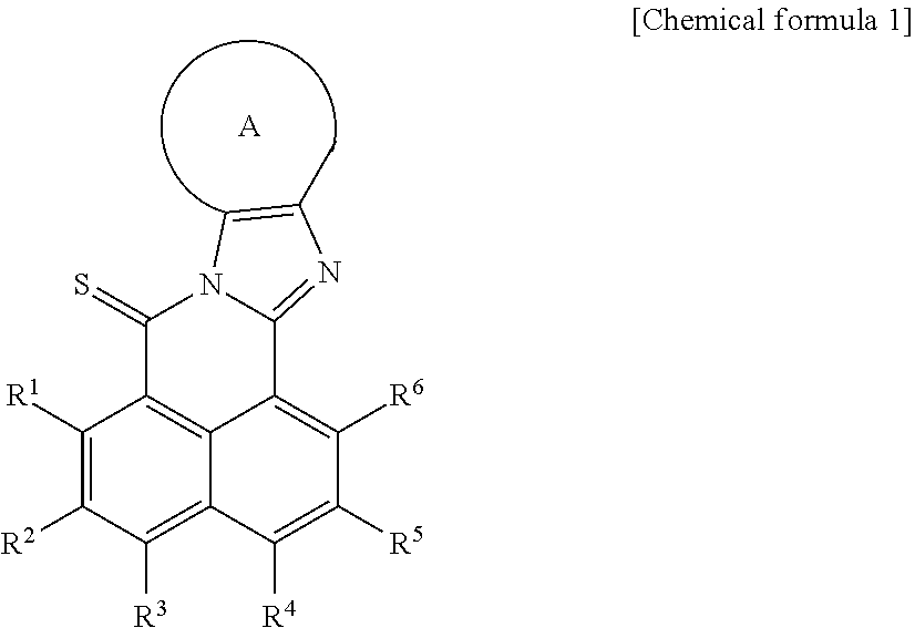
C1([R1])=C([R2])C([R3])=C2C3=C1C(=S)N1C(=NC(C)=C1)C3=C([R6])C([R5])=C2[R4].[A]
